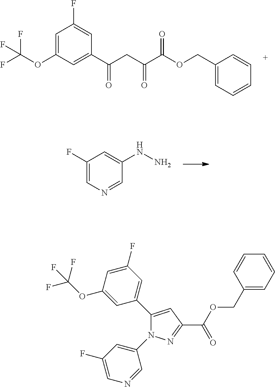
C1(COC(C(CC(C2=CC(OC(F)(F)F)=CC(F)=C2)=O)=O)=O)=CC=CC=C1.C1(F)=CN=CC(NN)=C1.C1(COC(=O)C2=NN(C3=CC(F)=CN=C3)C(C3=CC(F)=CC(OC(F)(F)F)=C3)=C2)=CC=CC=C1
